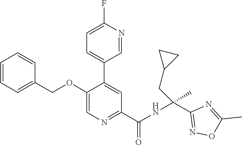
C1=CC=C(COC2=CN=C(C(NC(C3=NOC(C)=N3)(CC3CC3)C)=O)C=C2C2=CC=C(F)N=C2)C=C1
